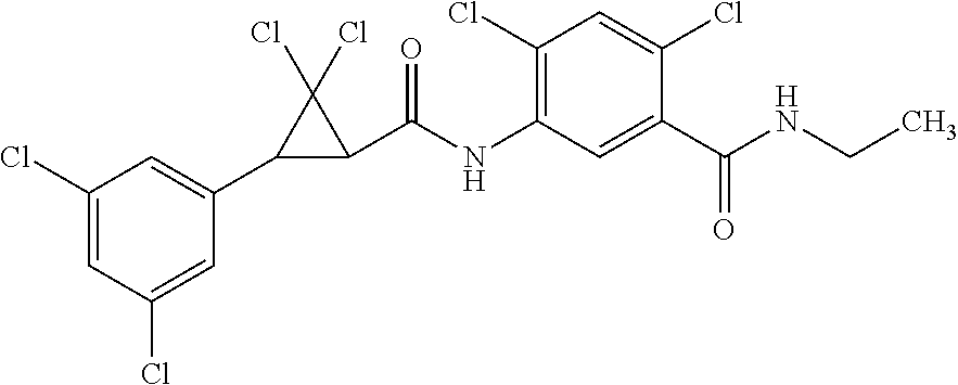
C1(Cl)=CC(Cl)=CC(C2C(C(NC3=C(Cl)C=C(Cl)C(C(NCC)=O)=C3)=O)C2(Cl)Cl)=C1
